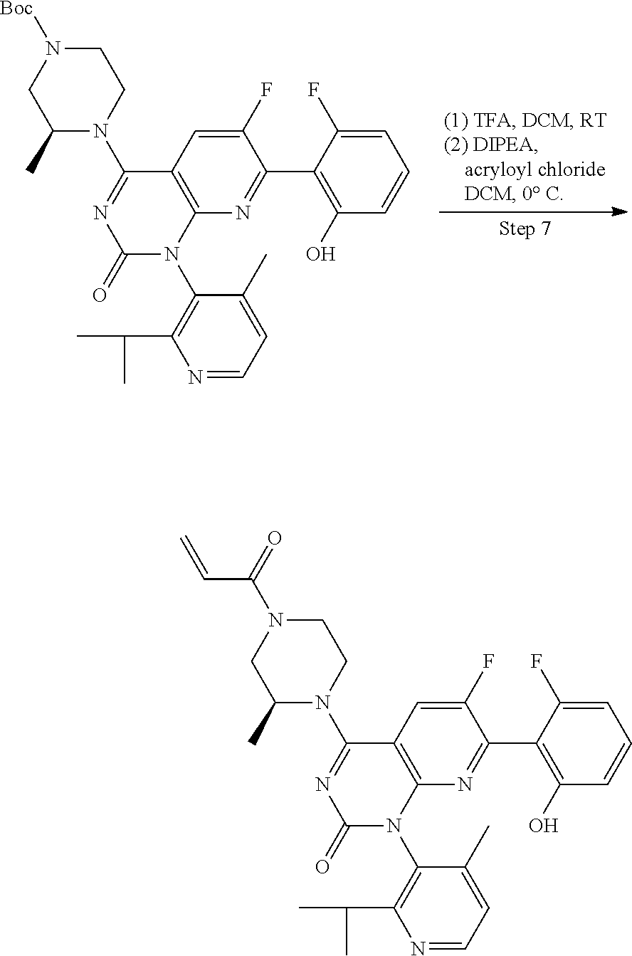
C12=C(N=C(C3=C(O)C=CC=C3F)C(F)=C1)N(C1=C(C(C)C)N=CC=C1C)C(=O)N=C2N1CCN([Boc])CC1C.C12=C(N=C(C3=C(O)C=CC=C3F)C(F)=C1)N(C1=C(C(C)C)N=CC=C1C)C(=O)N=C2N1CCN(C(=O)C=C)CC1C
